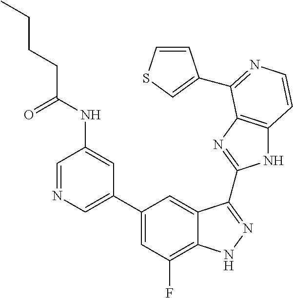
C1=C(C2=CC(F)=C3C(=C2)C(C2=NC4=C(N2)C=CN=C4C2=CSC=C2)=NN3)C=C(NC(CCCC)=O)C=N1
